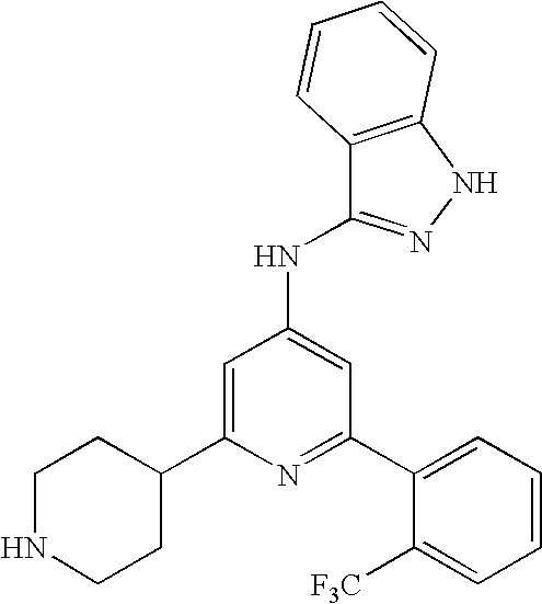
N1=C(C2=CC=CC=C2[F3C])C=C(NC2=NNC3=C2C=CC=C3)C=C1C1CCNCC1
